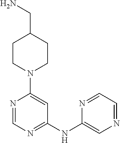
N1=CN=C(NC2=CN=CC=N2)C=C1N1CCC(CN)CC1
